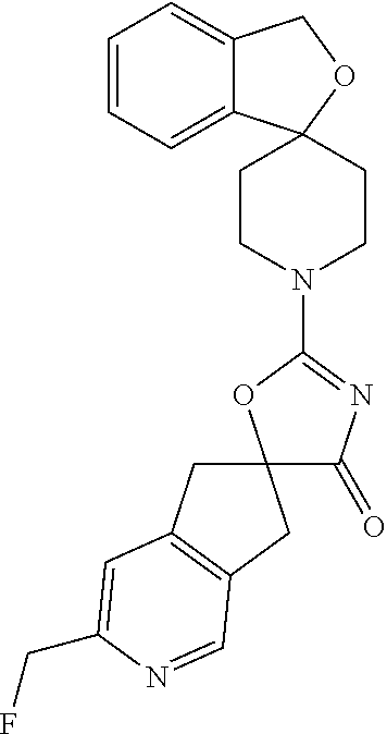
C1=CC=C2C(=C1)COC21CCN(C2=NC(=O)C3(O2)CC2=C(C3)C=NC(CF)=C2)CC1
